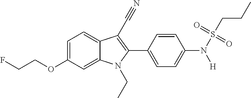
C1=C(OCCF)C=C2C(=C1)C(C#N)=C(C1=CC=C(N(S(CCC)(=O)=O)[H])C=C1)N2CC
